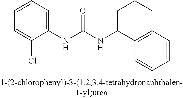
C1=CC=C(Cl)C(NC(=O)NC2C3=C(CCC2)C=CC=C3)=C1
